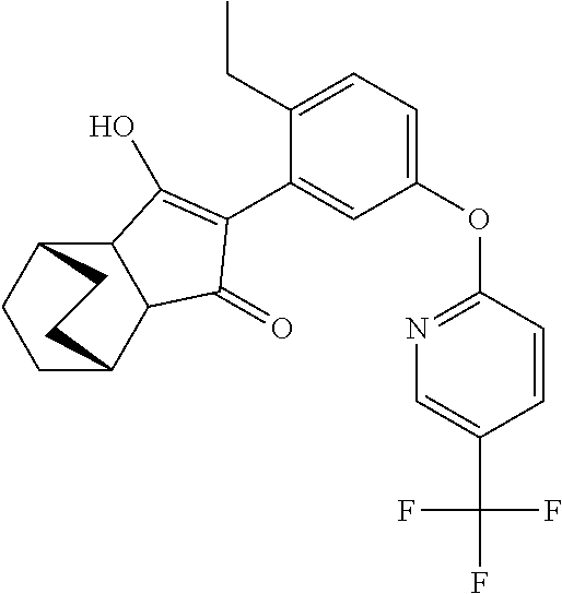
C12C(C3CCC1CC3)C(=O)C(C1=CC(OC3=NC=C(C(F)(F)F)C=C3)=CC=C1CC)=C2O
